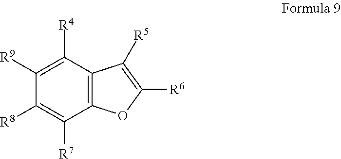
C1([R9])=C([R4])C2=C(C([R7])=C1[R8])OC([R6])=C2[R5]
